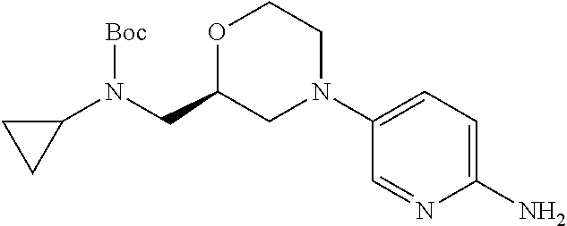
C1(N)=CC=C(N2CCOC(CN(C3CC3)[Boc])C2)C=N1
